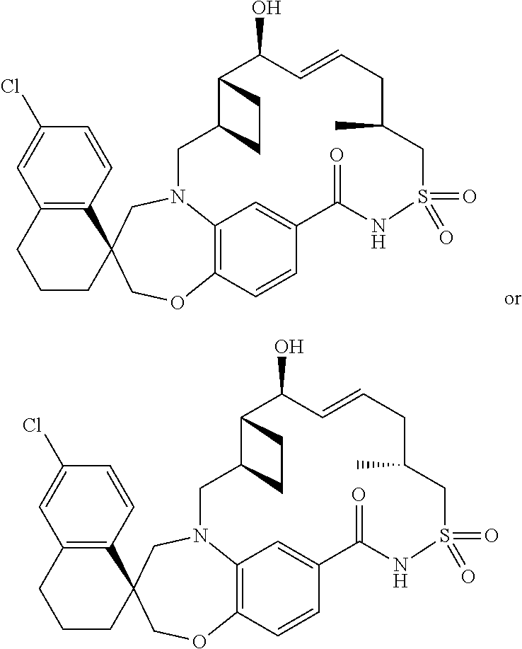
C12=C(C=CC(Cl)=C1)C1(CCC2)COC2=C3N(C1)CC1C(C(O)C=CCC(C)CS(=O)(=O)NC(=O)C(=C3)C=C2)CC1.C12=C(C=CC(Cl)=C1)C1(CCC2)COC2=C3N(C1)CC1C(C(O)C=CCC(C)CS(=O)(=O)NC(=O)C(=C3)C=C2)CC1
